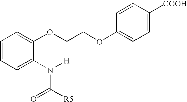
C1=CC=C(OCCOC2=CC=C([COOH])C=C2)C(N([H])C([R5])=O)=C1
